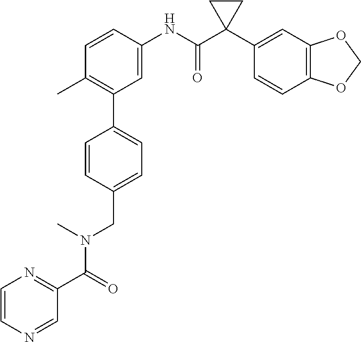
C1=C(NC(C2(C3=CC4=C(C=C3)OCO4)CC2)=O)C=CC(C)=C1C1=CC=C(CN(C(C2=NC=CN=C2)=O)C)C=C1
